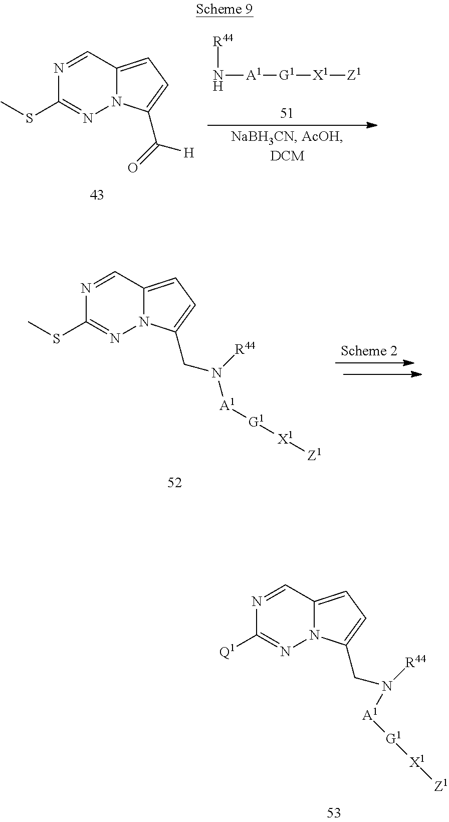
N1=CC2=CC=C(CN([R44])[A1][G1][X1][Z1])N2N=C1[Q1].N1=CC2=CC=C(C([H])=O)N2N=C1SC.[R44]N[A1][G1][X1][Z1].N1=CC2=CC=C(CN([R44])[A1][G1][X1][Z1])N2N=C1SC
